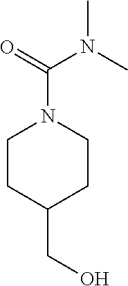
C1CC(CO)CCN1C(N(C)C)=O
